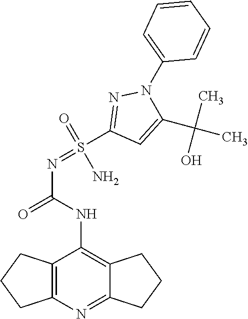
N(C(=O)NC1=C2C(=NC3=C1CCC3)CCC2)=S(C1=NN(C2=CC=CC=C2)C(C(C)(C)O)=C1)(=O)N
